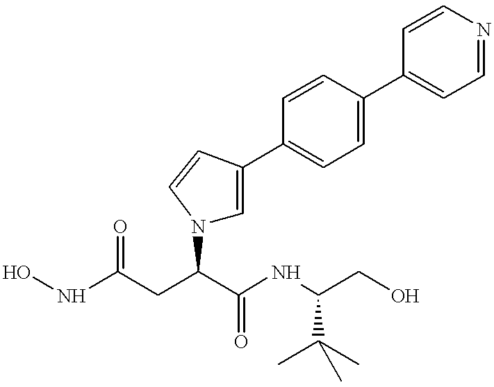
N1(C(CC(NO)=O)C(NC(CO)C(C)(C)C)=O)C=C(C2=CC=C(C3=CC=NC=C3)C=C2)C=C1
